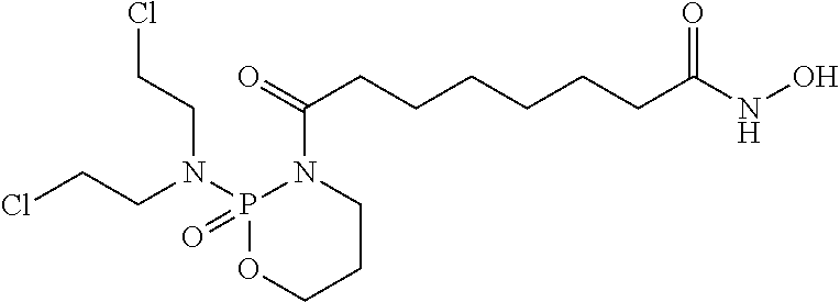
P1(N(CCCl)CCCl)(=O)OCCCN1C(CCCCCCC(NO)=O)=O
